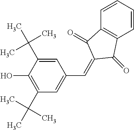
C1=C(C(C)(C)C)C(O)=C(C(C)(C)C)C=C1C=C1C(=O)C2=C(C=CC=C2)C1=O
